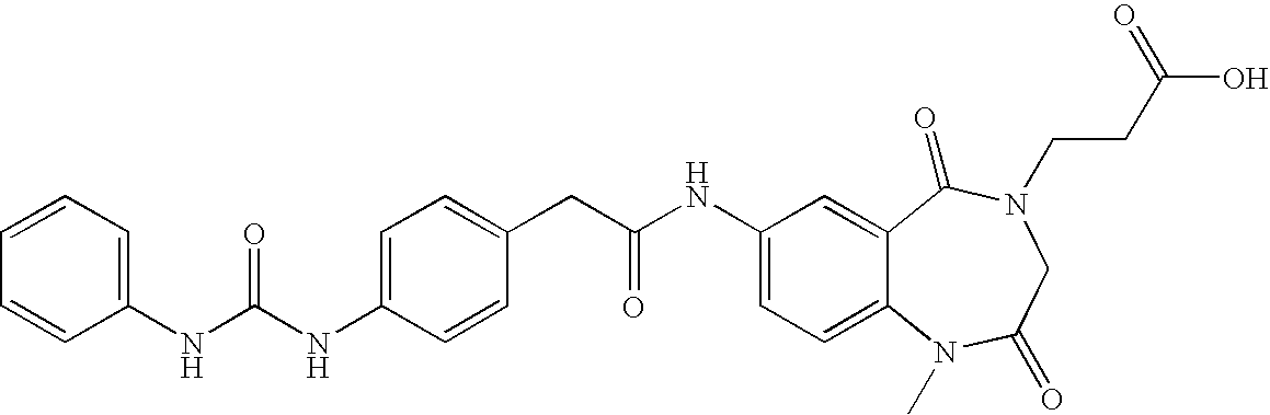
C1(NC(NC2=CC=C(CC(NC3=CC=C4C(=C3)C(=O)N(CCC(O)=O)CC(=O)N4C)=O)C=C2)=O)=CC=CC=C1
